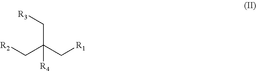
C(C[R3])(C[R1])(C[R2])[R4]
